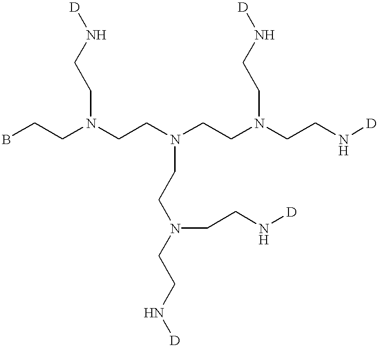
BCCN(CCN(CCN(CCN[D])CCN[D])CCN(CCN[D])CCN[D])CCN[D]
